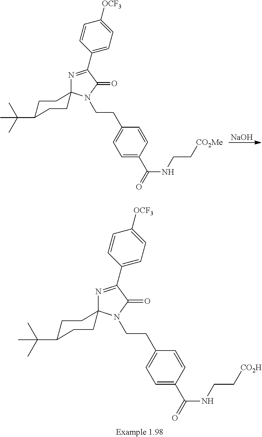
C1=C(C(=O)NCC[CO2Me])C=CC(CCN2C(=O)C(C3=CC=C([OCF3])C=C3)=NC23CCC(C(C)(C)C)CC3)=C1.[NaOH].C1=C(C(=O)NCC[CO2H])C=CC(CCN2C(=O)C(C3=CC=C([OCF3])C=C3)=NC23CCC(C(C)(C)C)CC3)=C1
